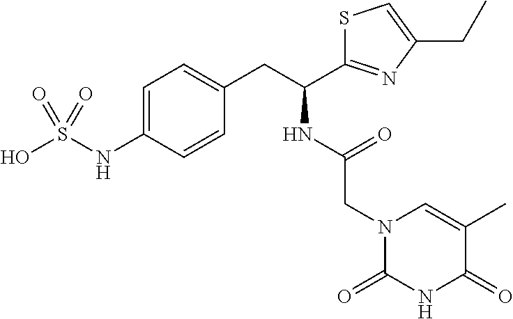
C1=C(NS(O)(=O)=O)C=CC(CC(NC(=O)CN2C=C(C)C(=O)NC2=O)C2=NC(CC)=CS2)=C1
